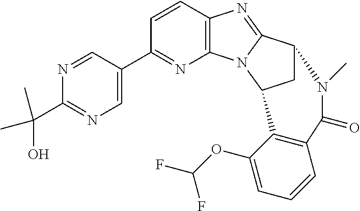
N1=CC(C2=NC3=C(C=C2)N=C2N3C3CC2N(C)C(=O)C2=C3C(OC(F)F)=CC=C2)=CN=C1C(O)(C)C
